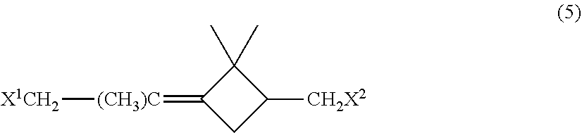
C1(=[(CH3)C][X1CH2])CC([CH2X2])C1(C)C
